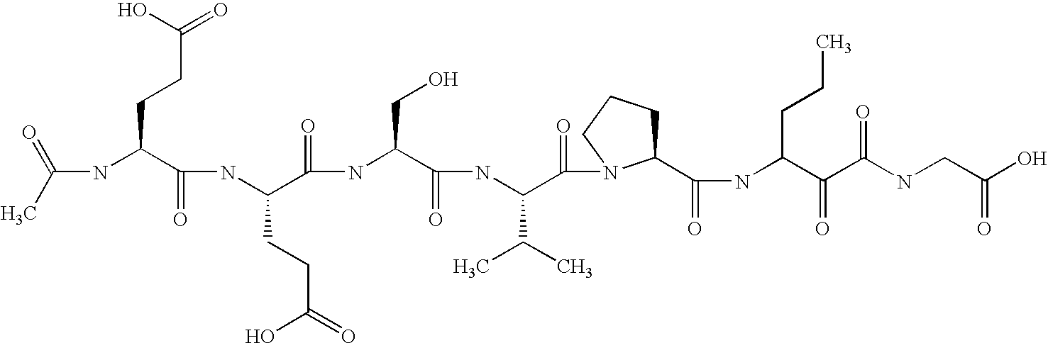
CC(=O)NC(C(NC(C(NC(C(NC(C(=O)N1C(C(NC(C(C(NCC(O)=O)=O)=O)CCC)=O)CCC1)C(C)C)=O)CO)=O)CCC(O)=O)=O)CCC(=O)O
